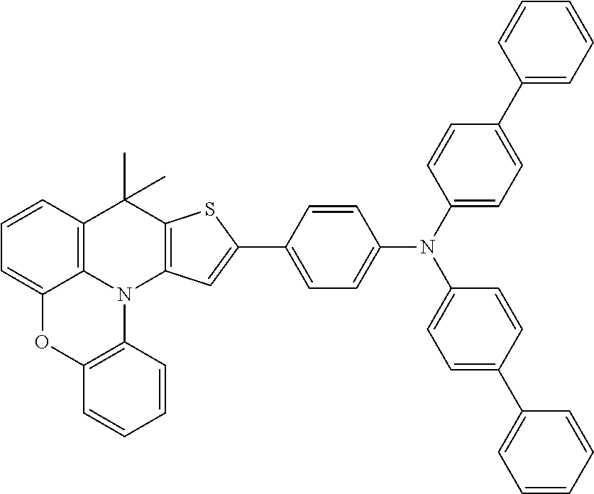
C1=CC=CC(C2=CC=C(N(C3=CC=C(C4=CC5=C(S4)C(C)(C)C4=C6N5C5=C(OC6=CC=C4)C=CC=C5)C=C3)C3=CC=C(C4=CC=CC=C4)C=C3)C=C2)=C1
